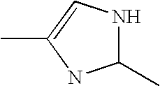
C1(C)NC=C(C)N1
